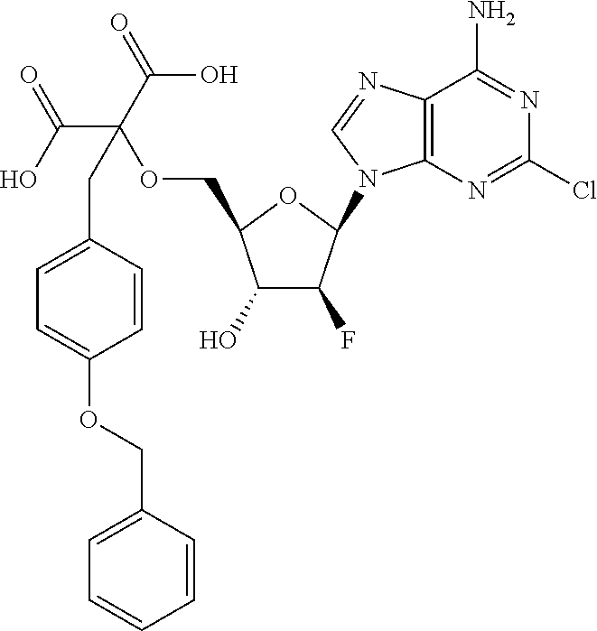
C1(O)C(F)C(N2C3=C(N=C2)C(N)=NC(Cl)=N3)OC1COC(C(=O)O)(C(O)=O)CC1=CC=C(OCC2=CC=CC=C2)C=C1
